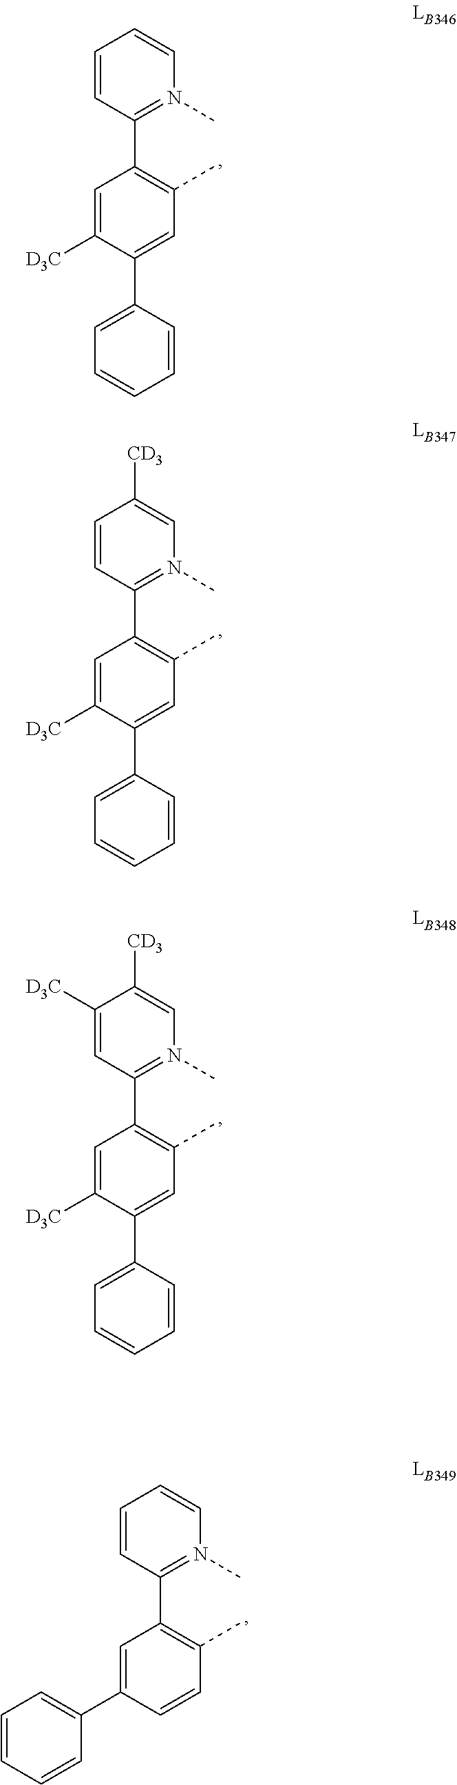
C1([D3C])=CC(C2=C(C)C=C(C3=CC=CC=C3)C([D3C])=C2)=N(C)C=C1[CD3].C1=CC(C2=C(C)C=CC(C3=CC=CC=C3)=C2)=N(C)C=C1.C1=CC(C2=C(C)C=C(C3=CC=CC=C3)C([D3C])=C2)=N(C)C=C1[CD3].C1=CC(C2=C(C)C=C(C3=CC=CC=C3)C([D3C])=C2)=N(C)C=C1
